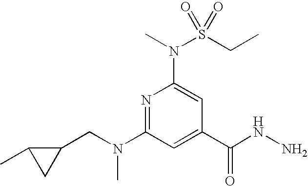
N1=C(N(CC2C(C)C2)C)C=C(C(NN)=O)C=C1N(S(CC)(=O)=O)C
